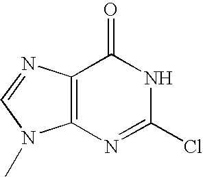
C12=C(N=CN1C)C(=O)NC(Cl)=N2
